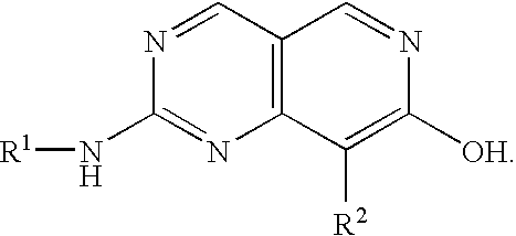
N1=CC2=C(N=C1N[R1])C([R2])=C([OH])N=C2
